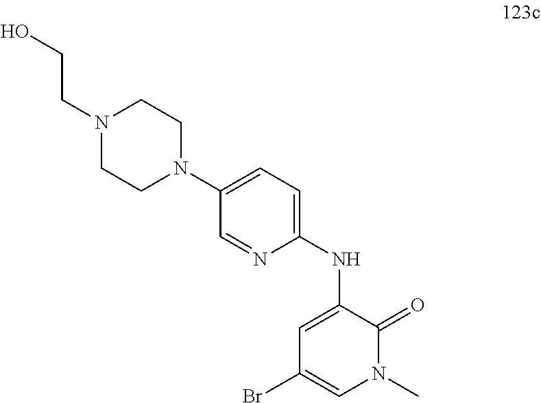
C(CN1CCN(C2=CC=C(NC3=CC(Br)=CN(C)C3=O)N=C2)CC1)O
